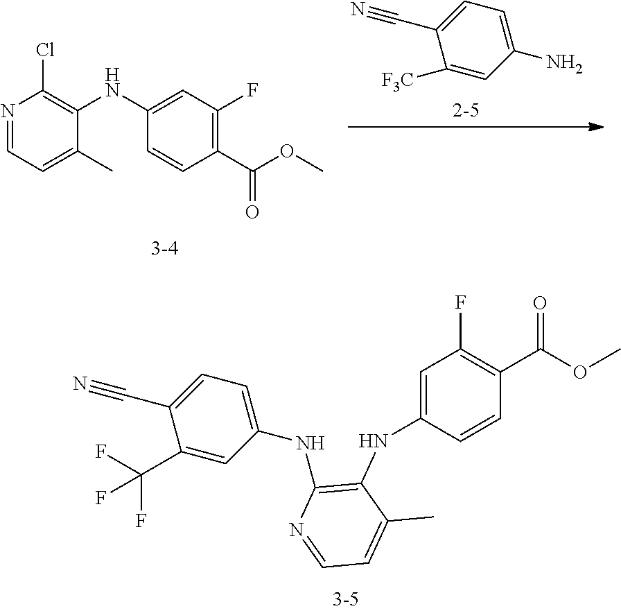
C1(NC2=C(Cl)N=CC=C2C)=CC(F)=C(C(OC)=O)C=C1.C1([F3C])=CC(N)=CC=C1C#N.C1(C(F)(F)F)=CC(NC2=C(NC3=CC(F)=C(C(OC)=O)C=C3)C(C)=CC=N2)=CC=C1C#N
